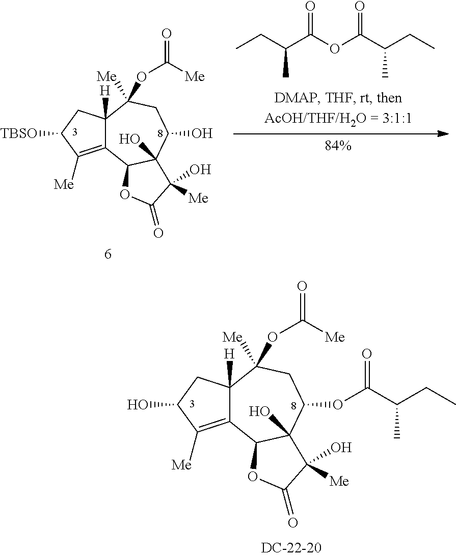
C12=C([Me])C(O)CC1([H])C([Me])(OC(=O)[Me])CC(OC(C(CC)C)=O)C1(O)C2OC(=O)C1(O)[Me].C12=C([Me])C([TBSO])CC1([H])C([Me])(OC(=O)[Me])CC(O)C1(O)C2OC(=O)C1(O)[Me].CCC(C(OC(=O)C(CC)C)=O)C
